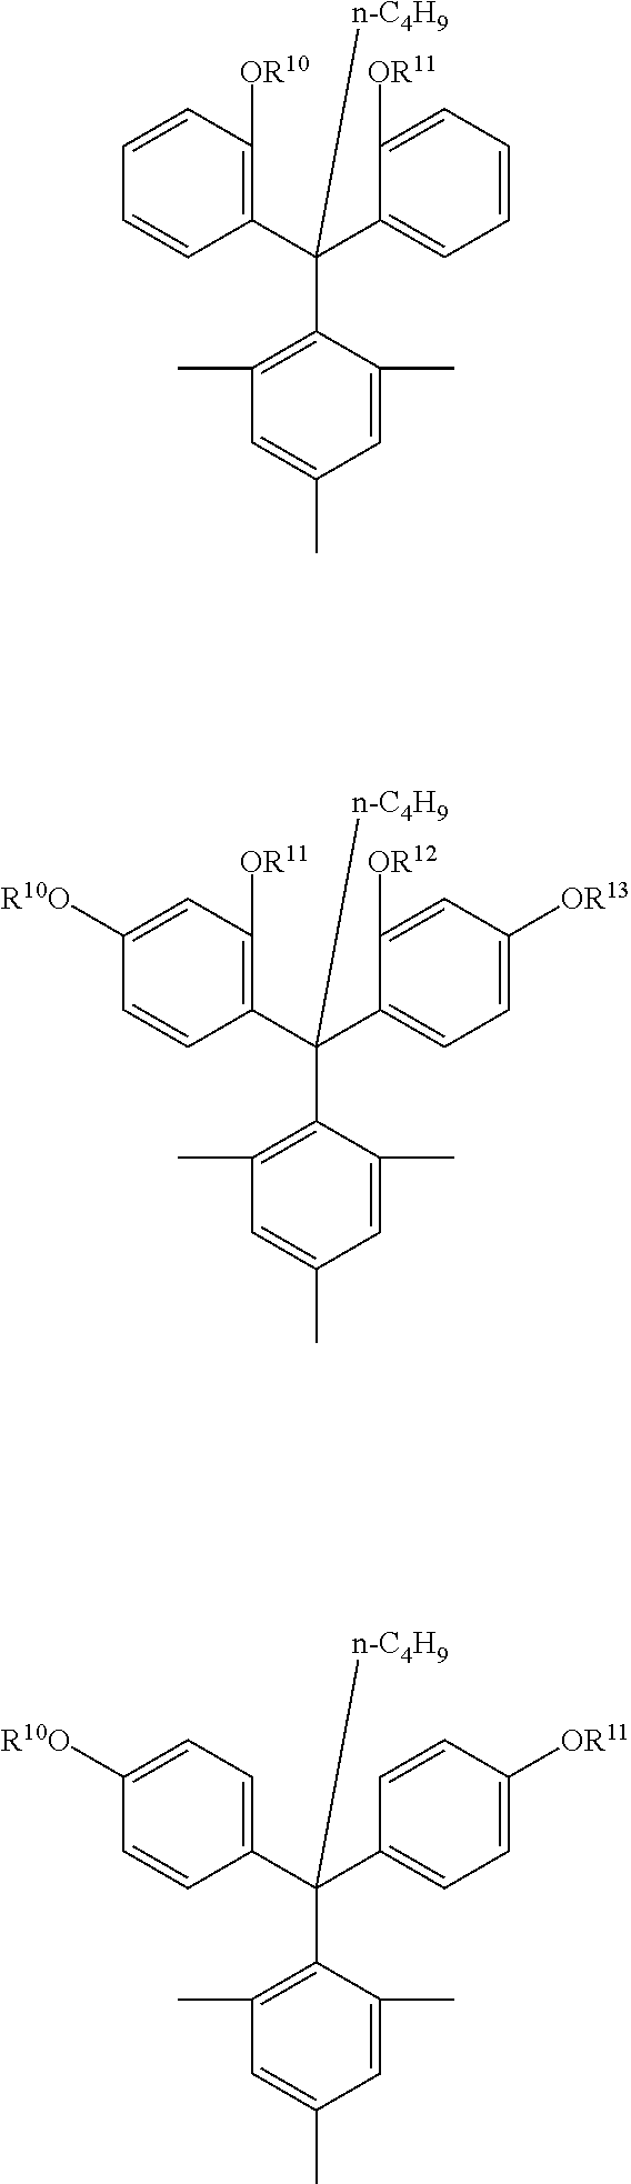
C1(C(C2=CC=CC=C2[OR11])(C2=C(C)C=C(C)C=C2C)[n-C4H9])=C([OR10])C=CC=C1.C1(C(C2=CC=C([OR13])C=C2[OR12])(C2=C(C)C=C(C)C=C2C)[n-C4H9])=C([OR11])C=C([R10O])C=C1.C1(C(C2=CC=C([OR11])C=C2)(C2=C(C)C=C(C)C=C2C)[n-C4H9])=CC=C([R10O])C=C1
